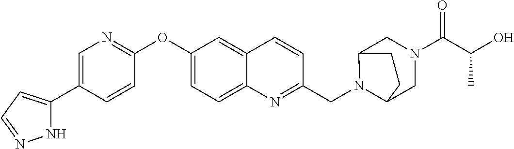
N1C(C2=CN=C(OC3=CC=C4C(=C3)C=CC(CN3C5CN(C(=O)C(C)O)CC3CC5)=N4)C=C2)=CC=N1
